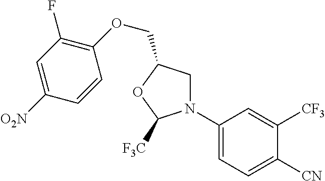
C1N(C2=CC=C([CN])C([CF3])=C2)C([F3C])OC1COC1=C(F)C=C([O2N])C=C1
